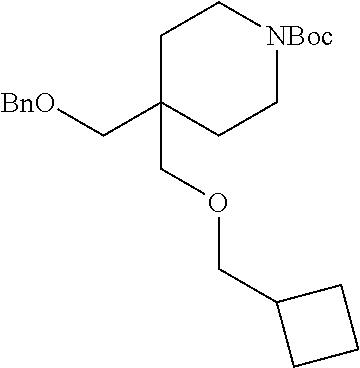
C1C(C[BnO])(COCC2CCC2)CC[NBoc]C1
